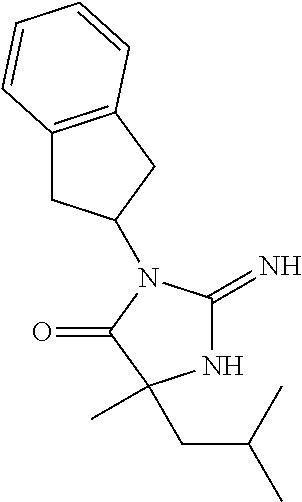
N1C(=N)N(C2CC3=C(C2)C=CC=C3)C(=O)C1(CC(C)C)C
